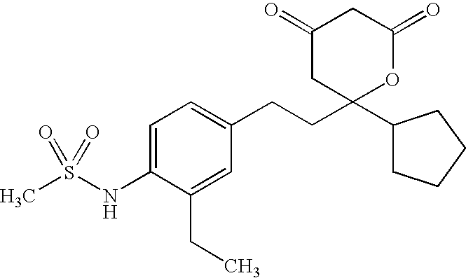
C1(=O)CC(C2CCCC2)(CCC2=CC=C(NS(C)(=O)=O)C(CC)=C2)OC(=O)C1
